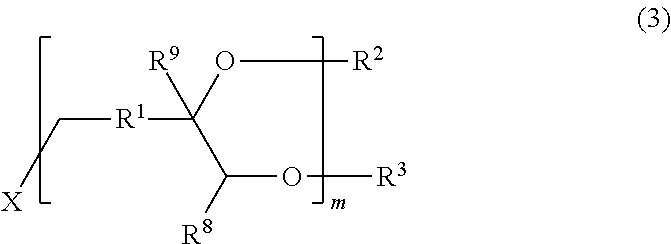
C([X])[R1]C(C([R8])O[R3])(O[R2])[R9]
